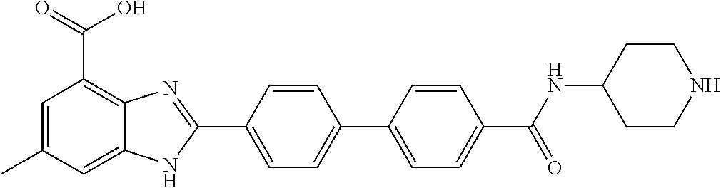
C1=C(C2=NC3=C(C(=O)O)C=C(C)C=C3N2)C=CC(C2=CC=C(C(NC3CCNCC3)=O)C=C2)=C1
